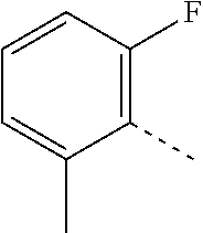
C1(C)=C(F)C=CC=C1C
